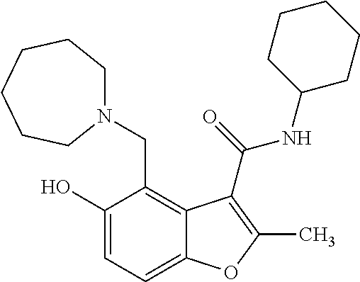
C1(O)=CC=C2C(=C1CN1CCCCCC1)C(C(=O)NC1CCCCC1)=C(C)O2
